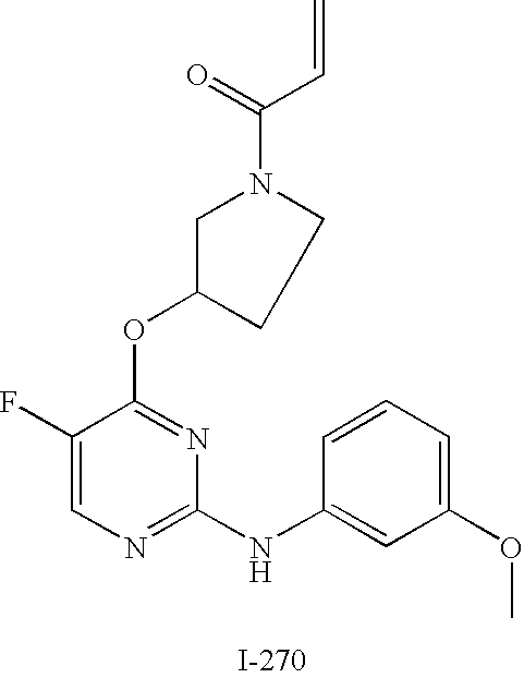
O(C1=NC(NC2=CC(OC)=CC=C2)=NC=C1F)C1CCN(C(C=C)=O)C1
